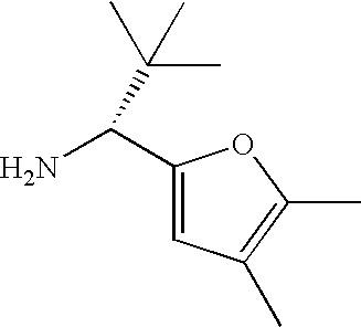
C1(C(N)C(C)(C)C)=CC(C)=C(C)O1
